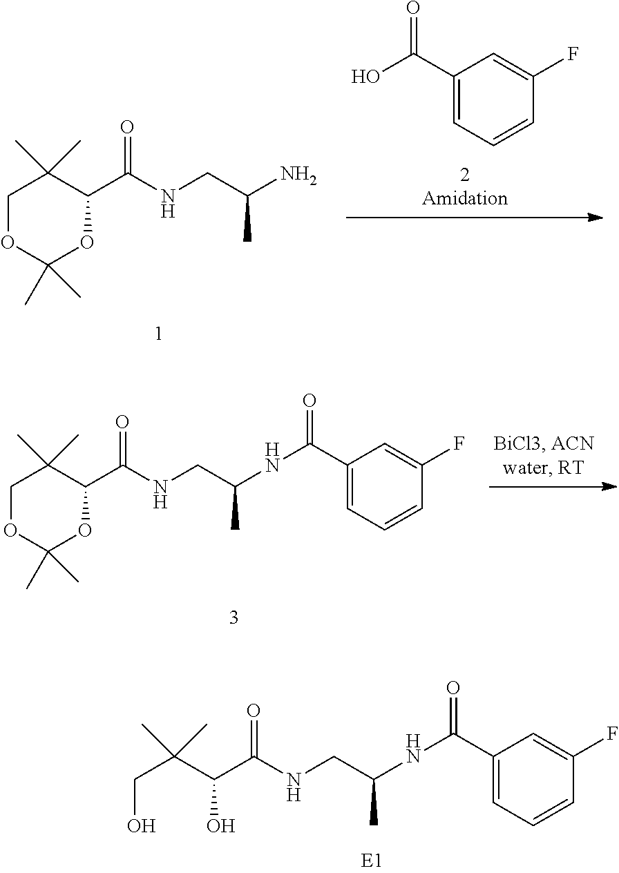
C1OC(C)(C)OC(C(NCC(N)C)=O)C1(C)C.C1=CC(F)=CC(C(O)=O)=C1.C1OC(C)(C)OC(C(NCC(NC(C2=CC=CC(F)=C2)=O)C)=O)C1(C)C.C(O)C(C(O)C(NCC(NC(C1=CC=CC(F)=C1)=O)C)=O)(C)C
